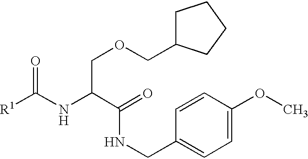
O=C(NC(C(=O)NCC1=CC=C(OC)C=C1)COCC1CCCC1)[R1]
